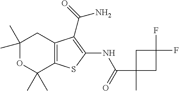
C1(C)(C)OC(C)(C)C2=C(C1)C(C(=O)N)=C(NC(C1(C)CC(F)(F)C1)=O)S2
